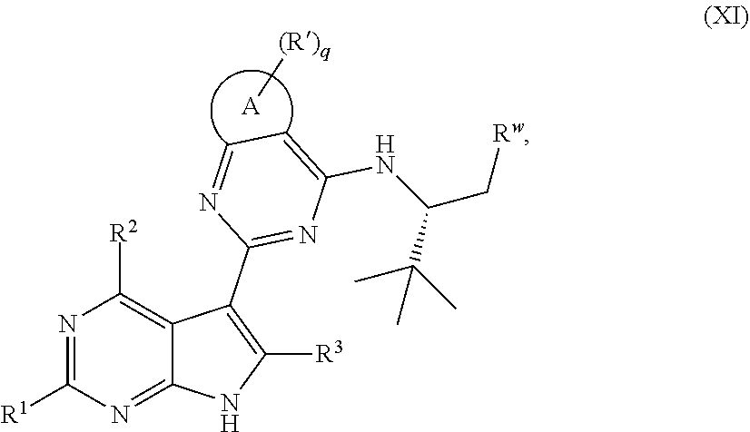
N1=C([R1])N=C2C(=C1[R2])C(C1=NC(NC(C(C)(C)C)C[Rw])=CC=N1)=C([R3])N2.[A][(R)q]
